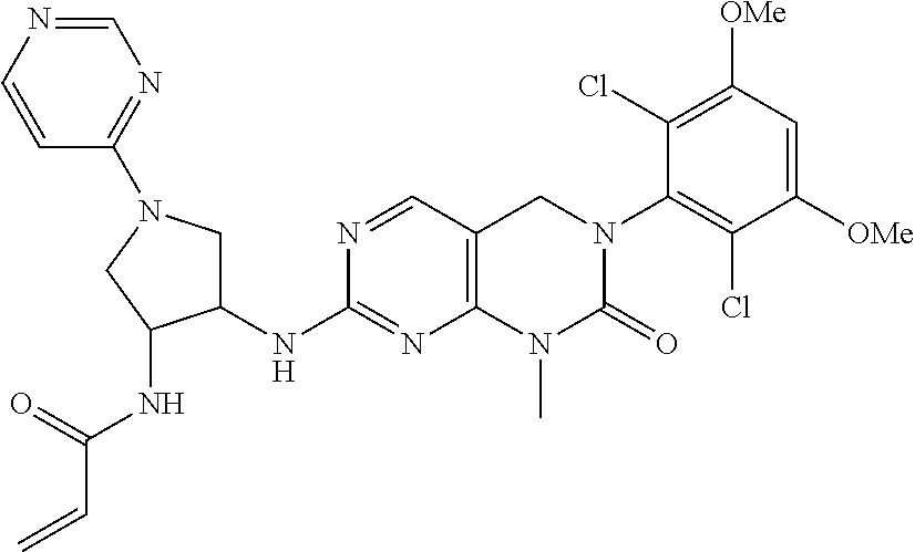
N1=CC2=C(N=C1NC1CN(C3=NC=NC=C3)CC1NC(C=C)=O)N(C)C(=O)N(C1=C(Cl)C([OMe])=CC([OMe])=C1Cl)C2
